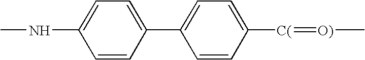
C1=C(NC)C=CC(C2=CC=C([C(]=[O)]C)C=C2)=C1
